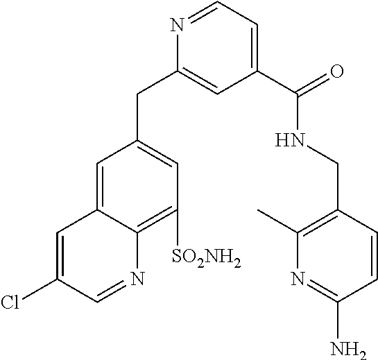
C1=NC(CC2=CC([SO2NH2])=C3C(=C2)C=C(Cl)C=N3)=CC(C(NCC2=C(C)N=C(N)C=C2)=O)=C1
